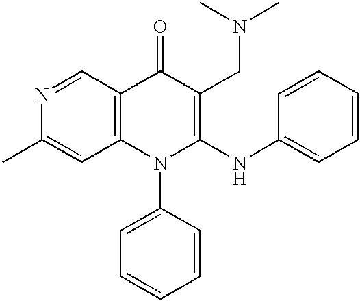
N1=CC2=C(C=C1C)N(C1=CC=CC=C1)C(NC1=CC=CC=C1)=C(CN(C)C)C2=O
